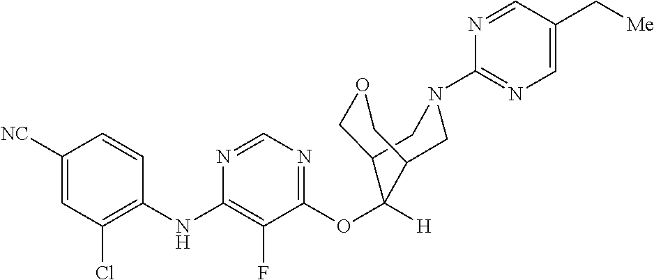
C1=CC(NC2=C(F)C(OC3([H])C4COCC3CN(C3=NC=C(C[Me])C=N3)C4)=NC=N2)=C(Cl)C=C1[NC]
